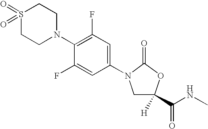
S1(=O)(=O)CCN(C2=C(F)C=C(N3CC(C(NC)=O)([H])OC3=O)C=C2F)CC1
